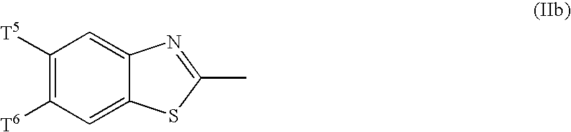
C1([T5])=C([T6])C=C2C(=C1)N=C(C)S2
